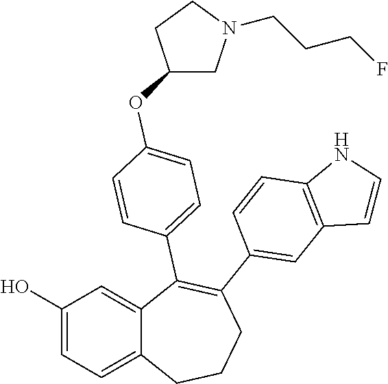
C1(O)=CC=C2C(=C1)C(C1=CC=C(OC3CN(CCCF)CC3)C=C1)=C(C1=CC3=C(C=C1)NC=C3)CCC2
